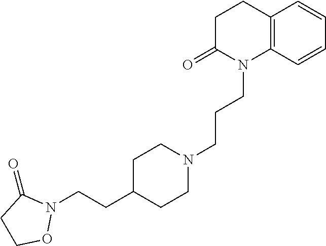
C12=C(C=CC=C1)N(CCCN1CCC(CCN3C(=O)CCO3)CC1)C(=O)CC2
